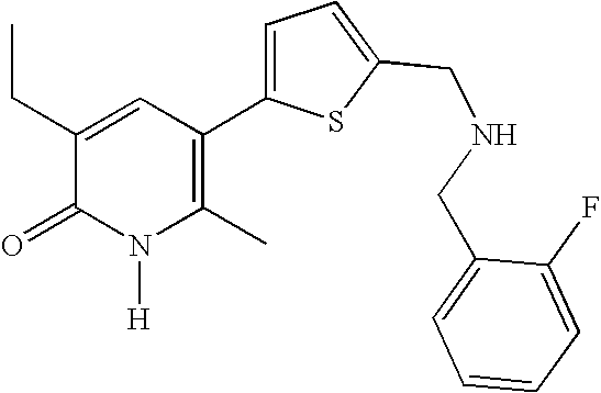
CCC1=CC(C2=CC=C(CNCC3=CC=CC=C3F)S2)=C(C)N([H])C1=O
